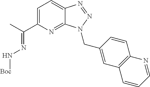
N(=C(C)C1=CC=C2C(=N1)N(CC1=CC3=C(C=C1)N=CC=C3)N=N2)N[Boc]
